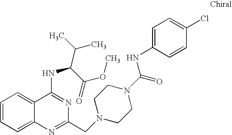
C1=CC=C2C(=C1)C(NC(C(C)C)C(OC)=O)=NC(CN1CCN(C(=O)NC3=CC=C(Cl)C=C3)CC1)=N2
